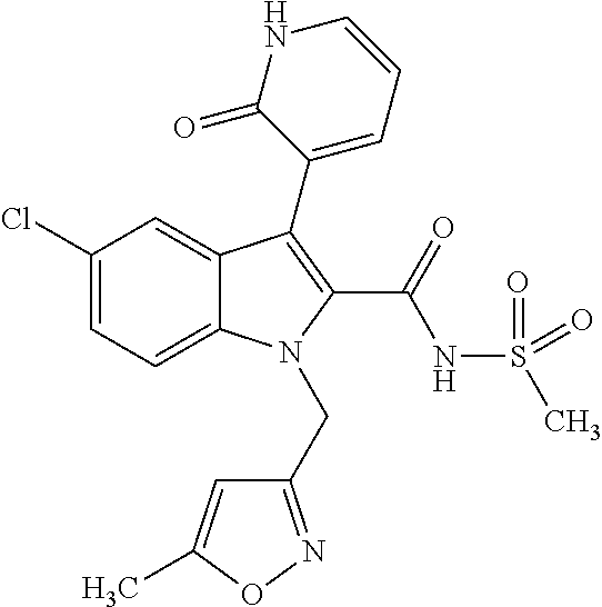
C1(Cl)=CC=C2C(=C1)C(C1=CC=CNC1=O)=C(C(=O)NS(C)(=O)=O)N2CC1=NOC(C)=C1
